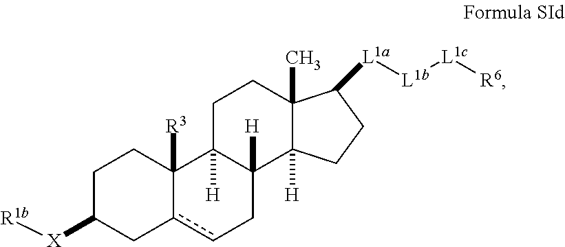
C1C([X][R1b])Cc2cCC3([H])C([H])(C2([R3])C1)CCC1(C)C3([H])CCC1[L1a][L1b][L1c][R6]
